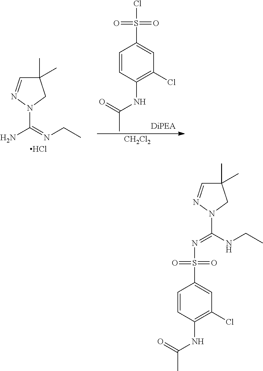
C1(C)(C)C=NN(C(=NCC)N)C1.Cl.C1=CC(NC(C)=O)=C(Cl)C=C1S(=O)(=O)Cl.[CH2Cl2].C1(C)(C)C=NN(C(NCC)=NS(=O)(=O)C2=CC(Cl)=C(NC(=O)C)C=C2)C1
